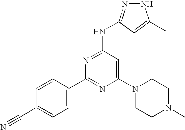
N1N=C(NC2=NC(C3=CC=C(C#N)C=C3)=NC(N3CCN(C)CC3)=C2)C=C1C
